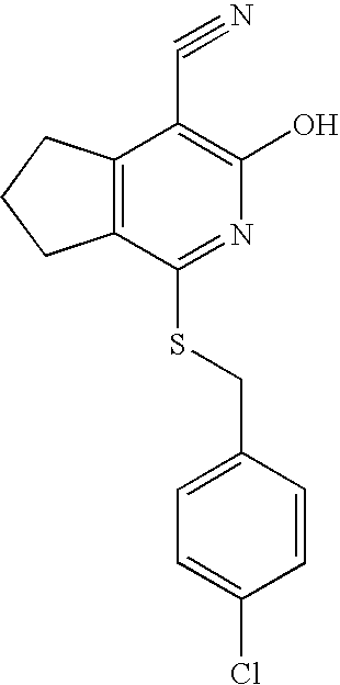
C12=C(CCC1)C(C#N)=C(O)N=C2SCC1=CC=C(Cl)C=C1
